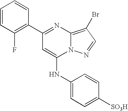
C1(F)=C(C2=NC3=C(Br)C=NN3C(NC3=CC=C([SO3H])C=C3)=C2)C=CC=C1
